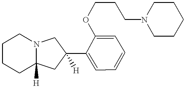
C1CCC2([H])N(C1)CC(C1=CC=CC=C1OCCCN1CCCCC1)([H])C2
